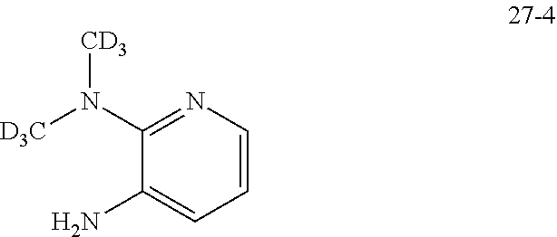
N(C1=NC=CC=C1N)([CD3])[D3C]
